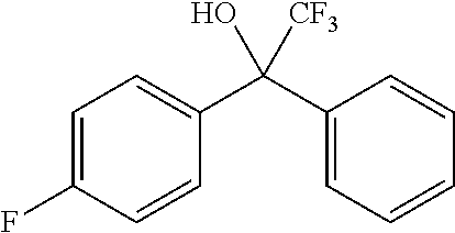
C1=C(F)C=CC(C(C2=CC=CC=C2)(O)[CF3])=C1
